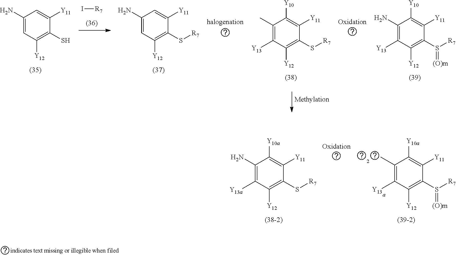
C1(N)=CC([Y12])=C(S)C([Y11])=C1.I[R7].C1(N)=CC([Y12])=C(S[R7])C([Y11])=C1.C1(C)=C([Y13])C([Y12])=C(S[R7])C([Y11])=C1[Y10].C1(N)=C([Y13])C([Y12])=C(S([R7])=[(O)m])C([Y11])=C1[Y10].C1(N)=C([Y13a])C([Y12])=C(S[R7])C([Y11])=C1[Y10a].C1(C)=C([Y13])C([Y12])=C(S([R7])=[(O)m])C([Y11])=C1[Y10a]
